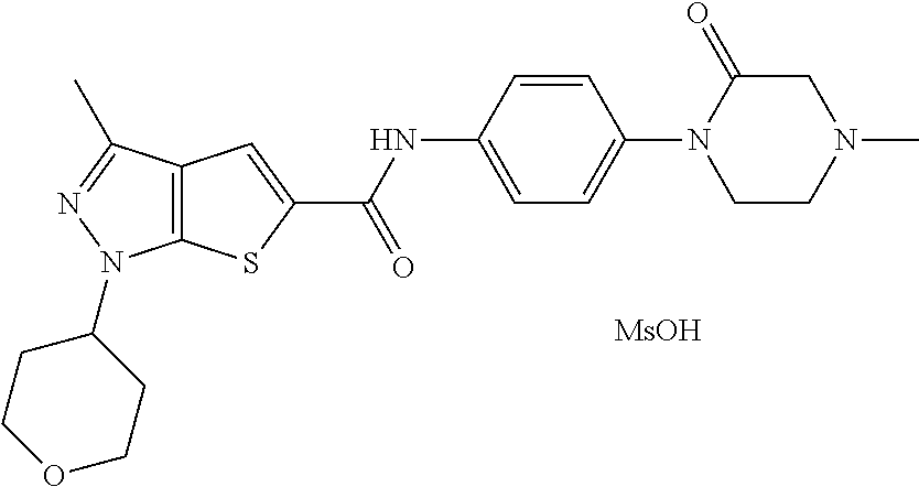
C12=C(SC(C(NC3=CC=C(N4C(=O)CN(C)CC4)C=C3)=O)=C1)N(C1CCOCC1)N=C2C.[MsOH]
